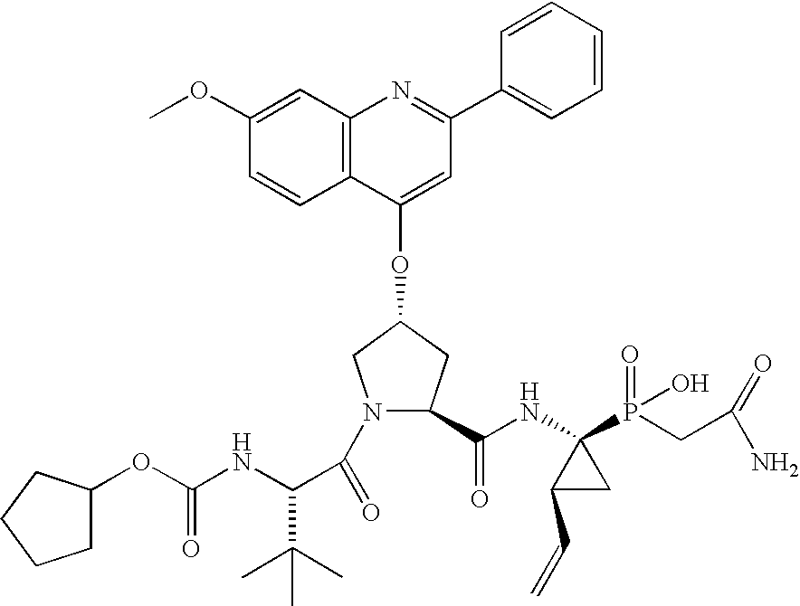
COC1=CC2=C(C=C1)C(OC1CC(C(NC3(P(=O)(O)CC(N)=O)C(C=C)C3)=O)N(C(=O)C(NC(OC3CCCC3)=O)C(C)(C)C)C1)=CC(C1=CC=CC=C1)=N2
